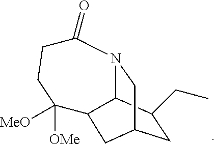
C1C(CC)C2N3CC1CC2C([OMe])([MeO])CCC3=O
